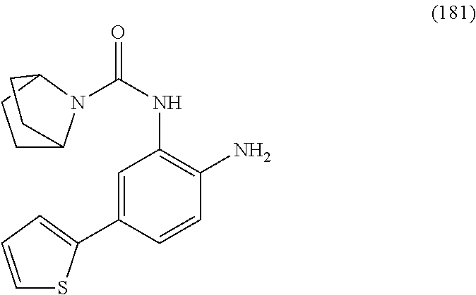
C1=CC=C(C2=CC(NC(=O)N3C4CCC3CC4)=C(N)C=C2)S1
